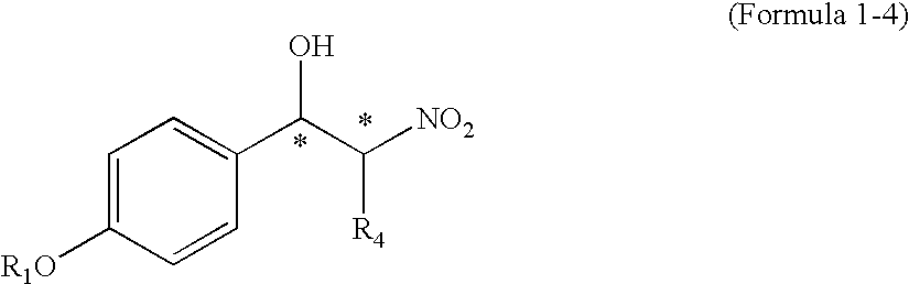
C1([R1O])=CC=C(C(C([R4])[NO2])O)C=C1
